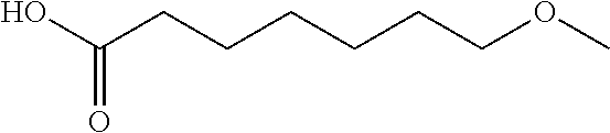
OC(CCCCCCOC)=O
